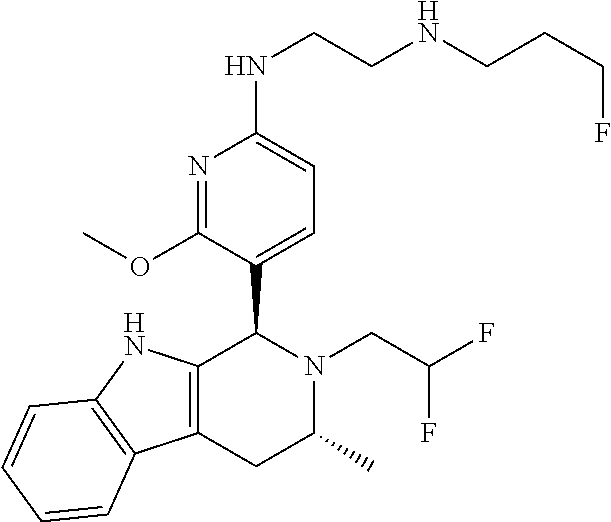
C12=C(NC3=C1C=CC=C3)C(C1=CC=C(NCCNCCCF)N=C1OC)N(CC(F)F)C(C)C2
